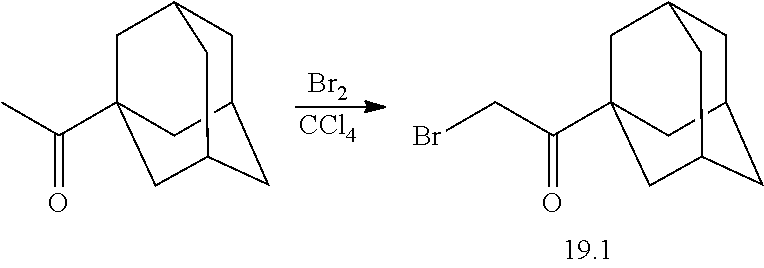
C1C2CC3CC(C(CBr)=O)(CC1C3)C2.C1C2CC3CC(C(C)=O)(CC1C3)C2.[Br2].[CCl4]
